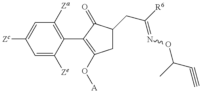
C1=C([Ze])C(C2=C(O[A])CC(CC(=NOC(C#C)C)[R6])C2=O)=C([Za])C=C1[Zc]
